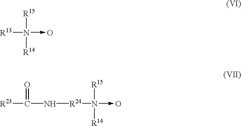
[R15]N([R13])([R14])->O.[R23]C(=O)N[R24]N(->O)([R15])[R14]
